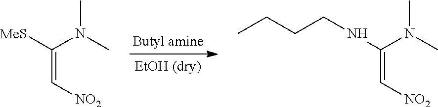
CN(C)C([MeS])=C[NO2].CN(C)C(NCCCC)=C[NO2]
